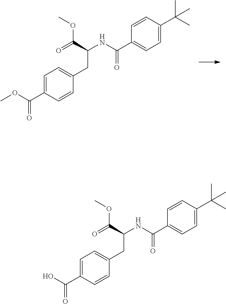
C1=C(C(OC)=O)C=CC(CC(NC(C2=CC=C(C(C)(C)C)C=C2)=O)C(=O)OC)=C1.C1=C(C(O)=O)C=CC(CC(NC(C2=CC=C(C(C)(C)C)C=C2)=O)C(=O)OC)=C1
